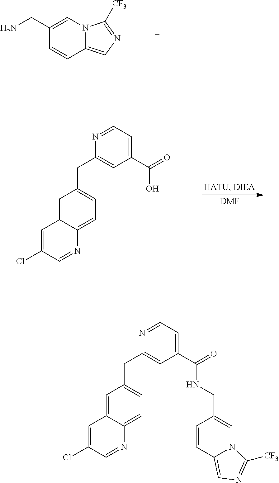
C1(CN)=CN2C(=CN=C2[CF3])C=C1.C1=C2C(=CC=C1CC1=CC(C(O)=O)=CC=N1)N=CC(Cl)=C2.[DMF].C1=C2C(=CC=C1CC1=CC(C(NCC3=CN4C(=CN=C4[CF3])C=C3)=O)=CC=N1)N=CC(Cl)=C2
